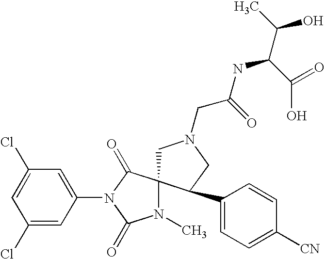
C1=C(Cl)C=C(N2C(=O)C3(N(C)C2=O)CN(CC(NC(C(C)O)C(O)=O)=O)CC3C2=CC=C([CN])C=C2)C=C1Cl
